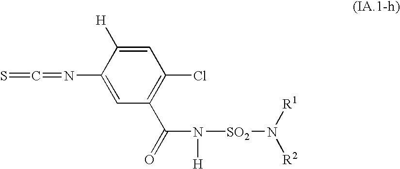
S=C=NC1=CC(C(=O)N([H])[SO2]N([R1])[R2])=C(Cl)C=C1[H]
